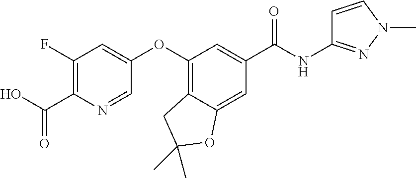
C1(F)=C(C(=O)O)N=CC(OC2=C3C(=CC(C(NC4=NN(C)C=C4)=O)=C2)OC(C)(C)C3)=C1
